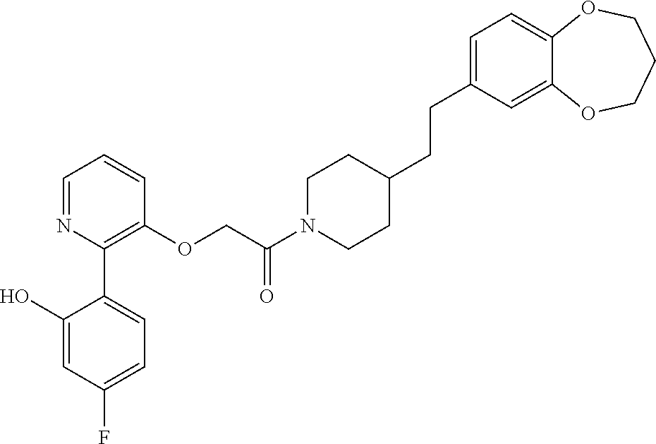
C1=NC(C2=CC=C(F)C=C2O)=C(OCC(N2CCC(CCC3=CC=C4C(=C3)OCCCO4)CC2)=O)C=C1
